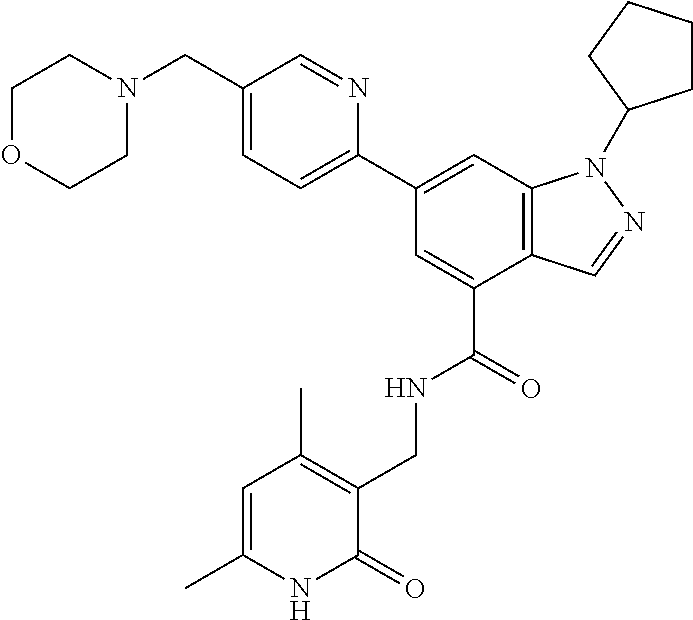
C12=C(C=C(C3=CC=C(CN4CCOCC4)C=N3)C=C1C(=O)NCC1=C(C)C=C(C)NC1=O)N(C1CCCC1)N=C2
